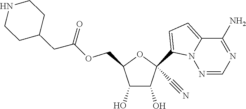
C1(O)C(O)C(COC(CC2CCNCC2)=O)OC1(C1=CC=C2N1N=CN=C2N)C#N
